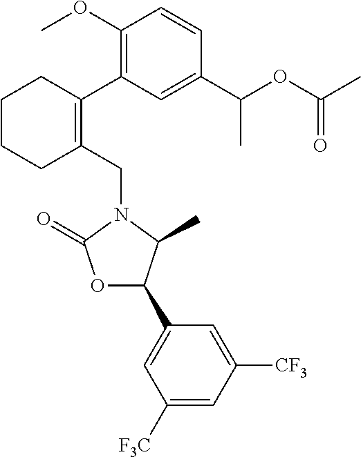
C1(CN2C(=O)OC(C3=CC([F3C])=CC([CF3])=C3)C2C)=C(C2=C(OC)C=CC(C(OC(C)=O)C)=C2)CCCC1
